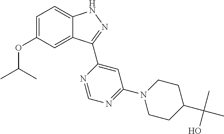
C1=C(OC(C)C)C=C2C(=C1)NN=C2C1=CC(N2CCC(C(C)(O)C)CC2)=NC=N1
